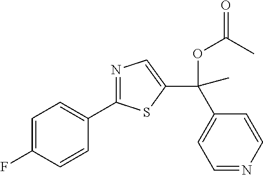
C1=C(F)C=CC(C2=NC=C(C(C)(C3=CC=NC=C3)OC(=O)C)S2)=C1
